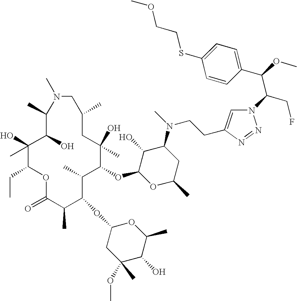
C1(O)(C)C(CC)OC(=O)C(C)C(OC2CC(OC)(C)C(O)C(C)O2)C(C)C(OC2OC(C)CC(N(C)CCC3=CN(C(CF)C(C4=CC=C(SCCOC)C=C4)OC)N=N3)C2O)C(O)(C)CC(C)CN(C)C(C)C1O
